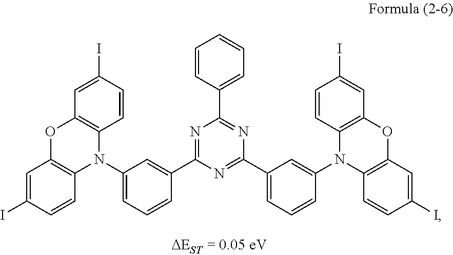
N1=C(C2=CC(N3C4=C(OC5=C3C=CC(I)=C5)C=C(I)C=C4)=CC=C2)N=C(C2=CC=CC(N3C4=C(OC5=C3C=CC(I)=C5)C=C(I)C=C4)=C2)N=C1C1=CC=CC=C1
